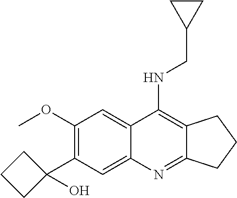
C12=NC3=CC(C4(O)CCC4)=C(OC)C=C3C(NCC3CC3)=C1CCC2
